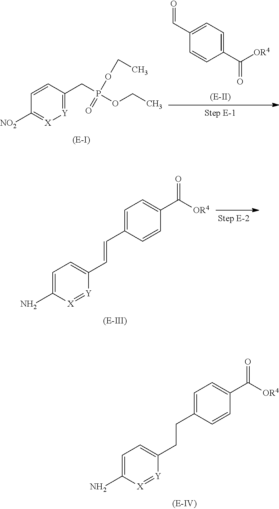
C1(C=O)=CC=C(C([OR4])=O)C=C1.C1=CC(CP(OCC)(OCC)=O)=[Y][X]=C1[NO2].C1=C(N)[X]=[Y]C(C=CC2=CC=C(C([OR4])=O)C=C2)=C1.C1=C(N)[X]=[Y]C(CCC2=CC=C(C([OR4])=O)C=C2)=C1
